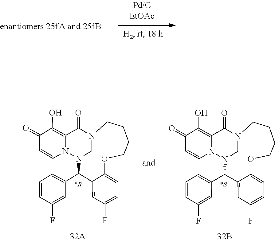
C12=CC=C(F)C=C1C(C1=CC=CC(F)=C1)N1CN(CCCCO2)C(=O)C2=C(O)C(=O)C=CN12.C1COC2=CC=C(F)C=C2C(C2=CC=CC(F)=C2)N2CN(CC1)C(=O)C1=C(O)C(=O)C=CN21
